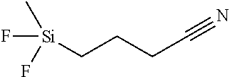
F[Si](CCCC#N)(C)F
